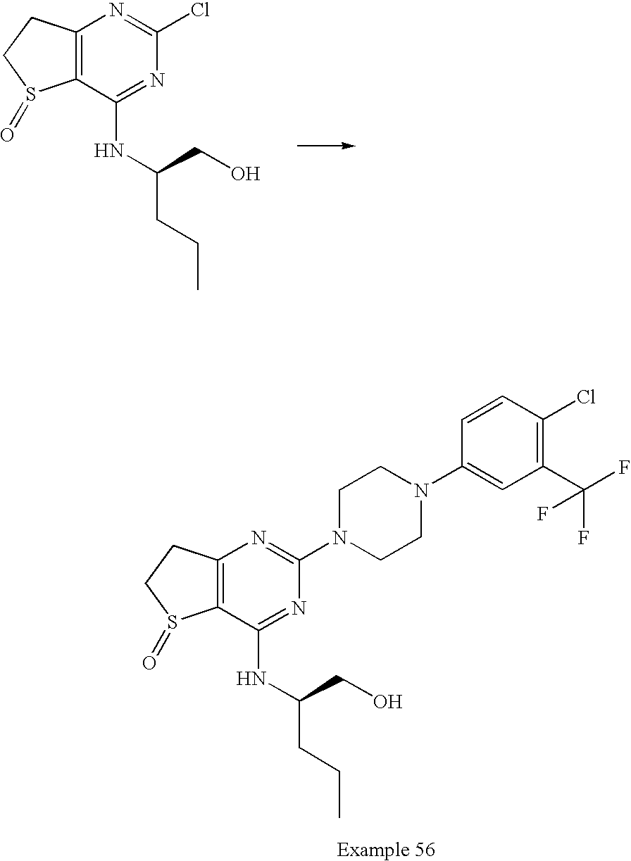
C12=C(C(NC(CO)CCC)=NC(Cl)=N1)S(=O)CC2.C12=C(C(NC(CO)CCC)=NC(N3CCN(C4=CC(C(F)(F)F)=C(Cl)C=C4)CC3)=N1)S(=O)CC2
